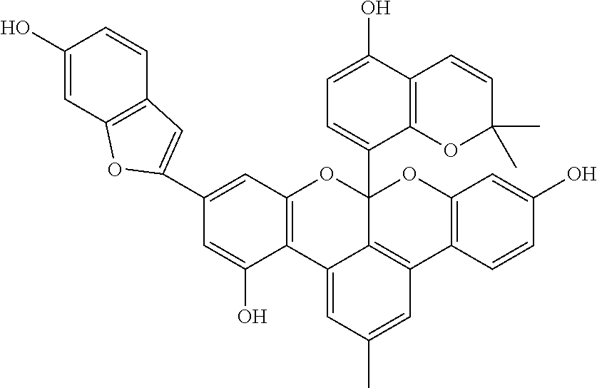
C1(O)=CC2=C(C=C1)C=C(C1=CC3=C(C(O)=C1)C1=CC(C)=CC4=C1C(C1=CC=C(O)C5=C1OC(C)(C)C=C5)(O3)OC1=C4C=CC(O)=C1)O2
